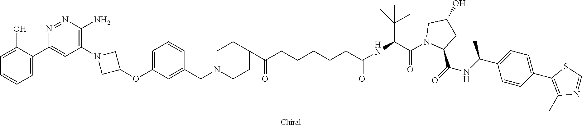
C1=C(O)C(C2=CC(N3CC(OC4=CC=CC(CN5CCC(C(CCCCCC(NC(C(C)(C)C)C(N6C(C(=O)NC(C7=CC=C(C8=C(C)N=CS8)C=C7)C)CC(O)C6)=O)=O)=O)CC5)=C4)C3)=C(N)N=N2)=CC=C1
